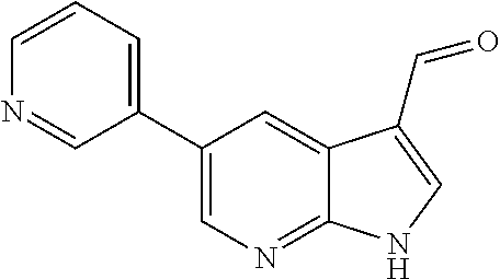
C1(C2=CN=C3C(=C2)C(C=O)=CN3)=CC=CN=C1
